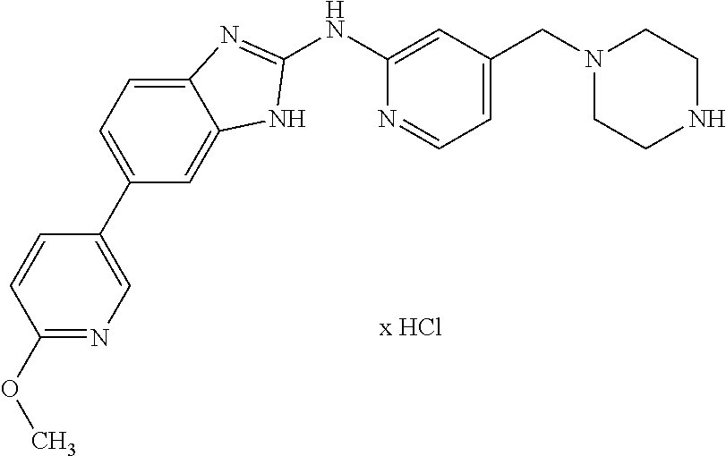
C1(NC2=CC(CN3CCNCC3)=CC=N2)=NC2=CC=C(C3=CN=C(OC)C=C3)C=C2N1
